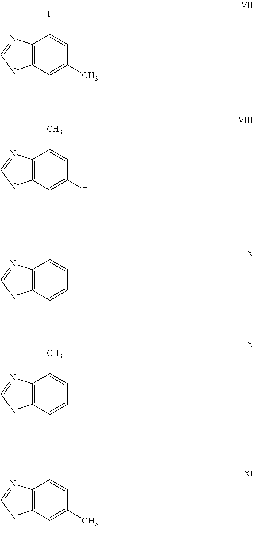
C12=C(C=C(C)C=C1F)N(C)C=N2.C12=C(C=C(F)C=C1C)N(C)C=N2.C12=C(C=CC=C1)N(C)C=N2.C12=C(C=CC=C1C)N(C)C=N2.C12=C(C=C(C)C=C1)N(C)C=N2
